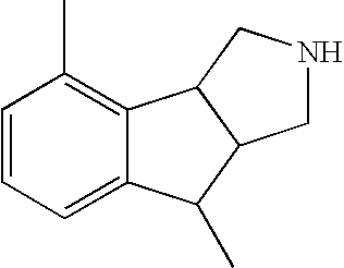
C1=CC=C2C(=C1C)C1C(C2C)CNC1
